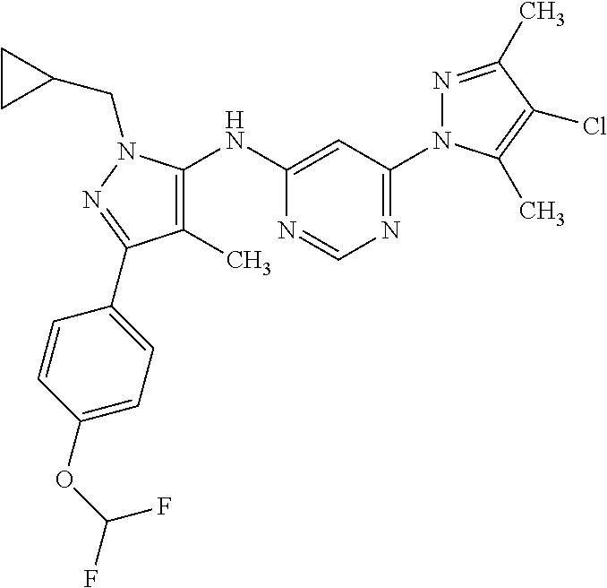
C1=C(NC2=C(C)C(C3=CC=C(OC(F)F)C=C3)=NN2CC2CC2)N=CN=C1N1N=C(C)C(Cl)=C1C
